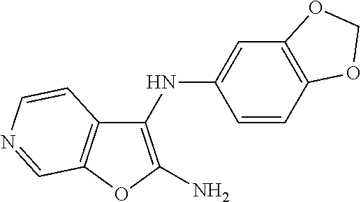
C1=CC2=C(C=N1)OC(N)=C2NC1=CC2=C(C=C1)OCO2
